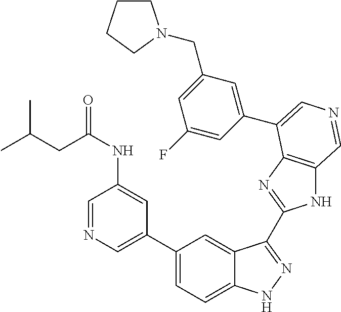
C1CCCN1CC1=CC(F)=CC(C2=CN=CC3=C2N=C(C2=NNC4=CC=C(C5=CN=CC(NC(=O)CC(C)C)=C5)C=C42)N3)=C1
